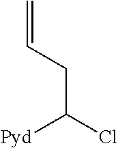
C(C(Cl)[Pyd])C=C
